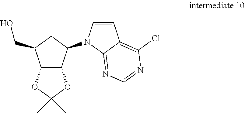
C12C(C(N3C4=NC=NC(Cl)=C4C=C3)CC1CO)OC(C)(C)O2
